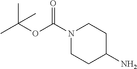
CC(OC(N1CCC(N)CC1)=O)(C)C
